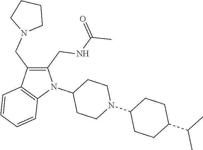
C1(CNC(=O)C)=C(CN2CCCC2)C2=C(N1C1CCN(C3CCC(C(C)C)CC3)CC1)C=CC=C2
